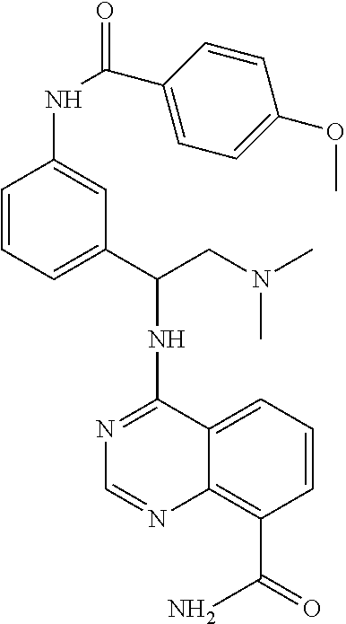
N1=C(NC(CN(C)C)C2=CC=CC(NC(C3=CC=C(OC)C=C3)=O)=C2)C2=CC=CC(C(=O)N)=C2N=C1
